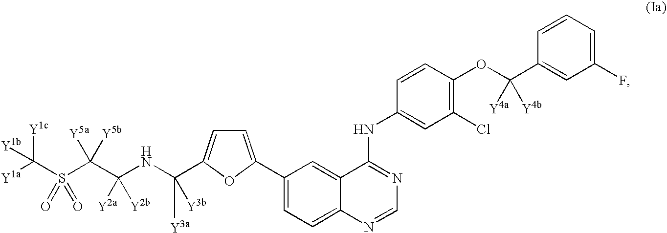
C1(C2=CC=C(C(NC(C(S(C([Y1a])([Y1c])[Y1b])(=O)=O)([Y5b])[Y5a])([Y2a])[Y2b])([Y3a])[Y3b])O2)=CC=C2C(=C1)C(NC1=CC(Cl)=C(OC(C3=CC(F)=CC=C3)([Y4a])[Y4b])C=C1)=NC=N2
